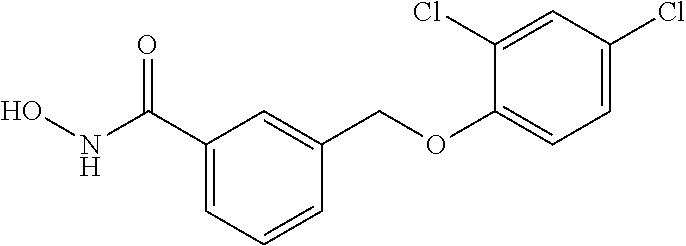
C1(C(NO)=O)=CC=CC(COC2=CC=C(Cl)C=C2Cl)=C1
